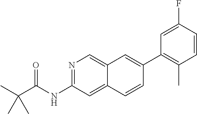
FC1=CC(C2=CC3=CN=C(NC(C(C)(C)C)=O)C=C3C=C2)=C(C)C=C1
